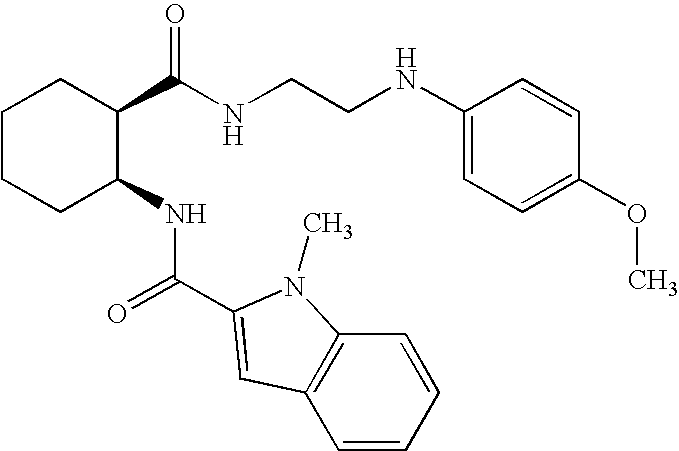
C1CCC(NC(C2=CC3=C(N2C)C=CC=C3)=O)C(C(NCCNC2=CC=C(OC)C=C2)=O)C1
